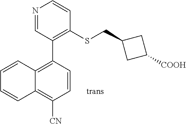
N1=CC(C2=C3C(=C([CN])C=C2)C=CC=C3)=C(SCC2CC([COOH])C2)C=C1
